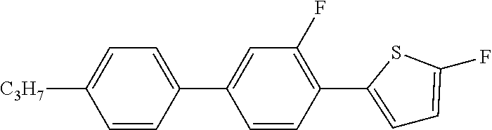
C1=CC(C2=CC(F)=C(C3=CC=C(F)S3)C=C2)=CC=C1[C3H7]
